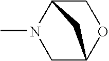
C1C2N(C)CC(O1)C2
